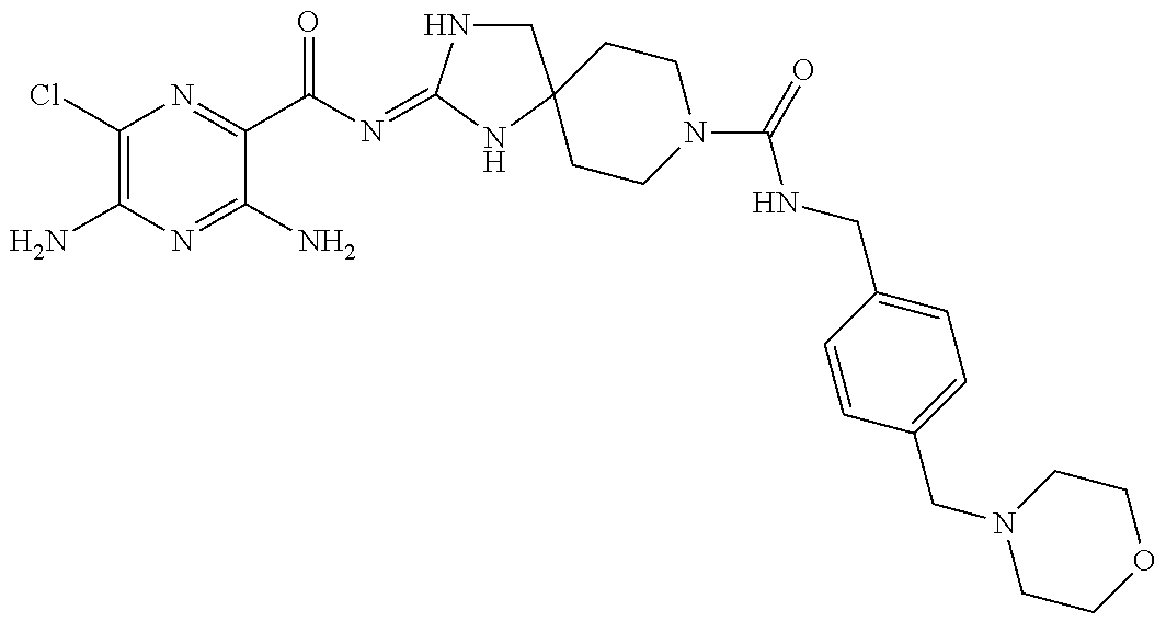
C1(Cl)=C(N)N=C(N)C(C(N=C2NCC3(N2)CCN(C(NCC2=CC=C(CN4CCOCC4)C=C2)=O)CC3)=O)=N1
